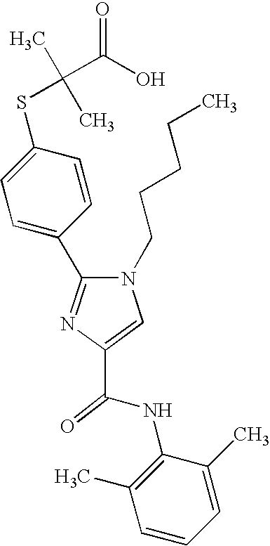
C1(NC(C2=CN(CCCCC)C(C3=CC=C(SC(C)(C)C(O)=O)C=C3)=N2)=O)=C(C)C=CC=C1C
